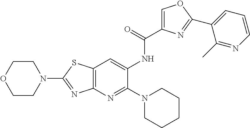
C1(NC(=O)C2=COC(C3=CC=CN=C3C)=N2)=CC2=C(N=C1N1CCCCC1)N=C(N1CCOCC1)S2
